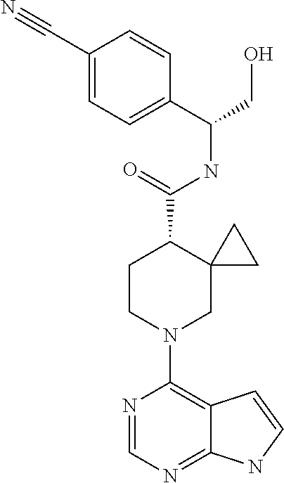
N1=CN=C2C(=C1N1CC3(C(C(=O)NC(C4=CC=C(C#N)C=C4)CO)CC1)CC3)C=CN2
